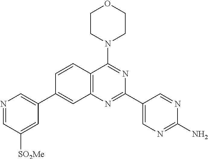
N1=CC([SO2Me])=CC(C2=CC3=C(C=C2)C(N2CCOCC2)=NC(C2=CN=C(N)N=C2)=N3)=C1
